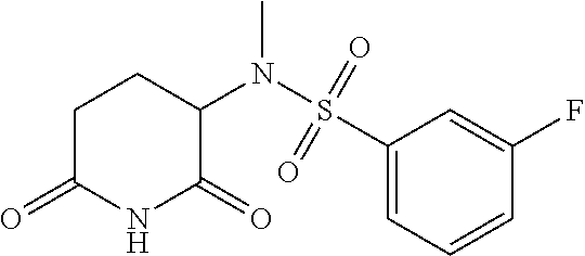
C1C(=O)NC(=O)C(N(S(C2=CC=CC(F)=C2)(=O)=O)C)C1
